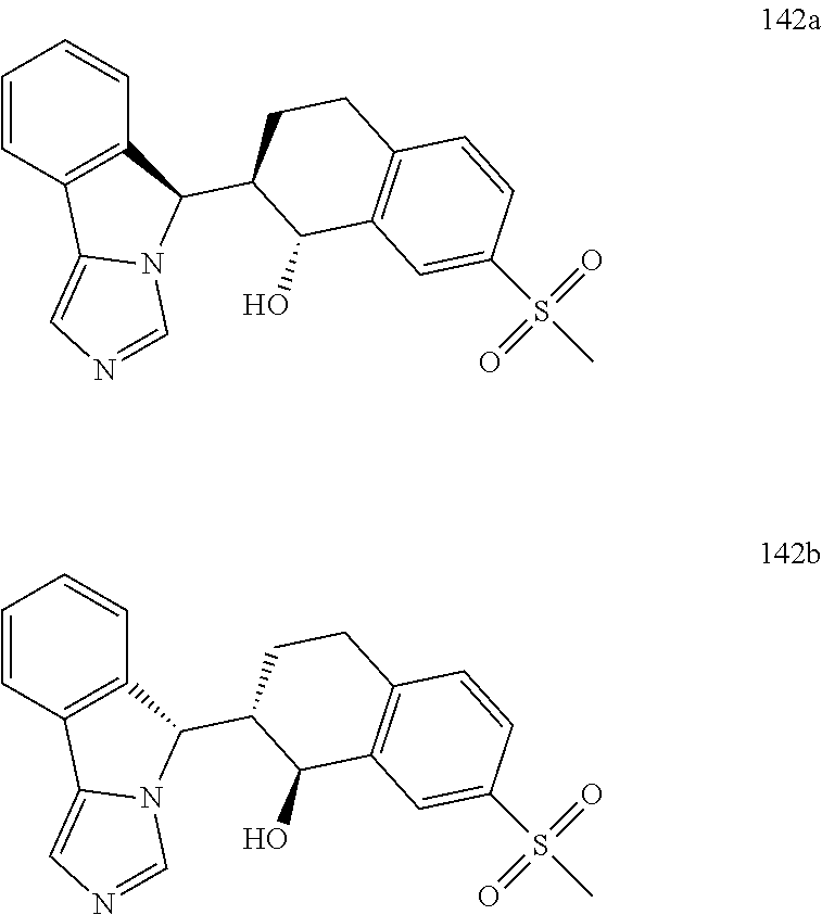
C12=C(C=CC=C1)C(C1C(O)C3=C(CC1)C=CC(S(C)(=O)=O)=C3)N1C2=CN=C1.C12=C(C=CC=C1)C(C1C(O)C3=C(CC1)C=CC(S(C)(=O)=O)=C3)N1C2=CN=C1
